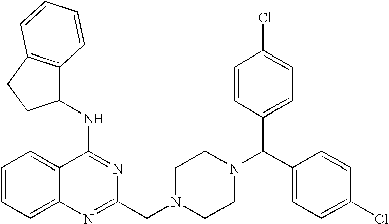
C1=CC=C2C(=C1)C(NC1C3=C(CC1)C=CC=C3)=NC(CN1CCN(C(C3=CC=C(Cl)C=C3)C3=CC=C(Cl)C=C3)CC1)=N2
